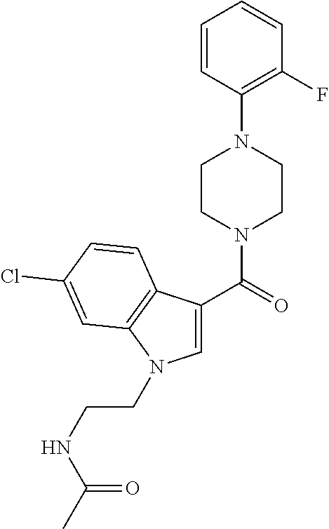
C1=C(C(=O)N2CCN(C3=C(F)C=CC=C3)CC2)C2=C(N1CCNC(C)=O)C=C(Cl)C=C2
